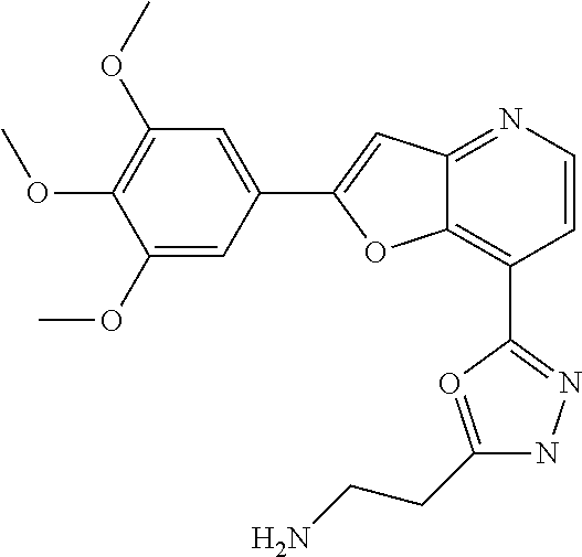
C1(OC)=CC(C2=CC3=NC=CC(C4=NNC(CCN)=O4)=C3O2)=CC(OC)=C1OC
